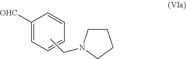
C1([OHC])=CC=CC=C1.C1CN(CC)CC1
